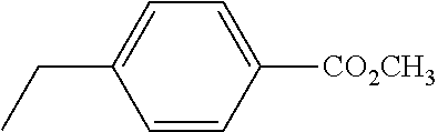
C(C1=CC=C([CO2CH3])C=C1)C
